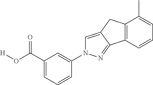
C1(C(O[H])=O)=CC=CC(N2C=C3C(=N2)C2=C(C3)C(C)=CC=C2)=C1
